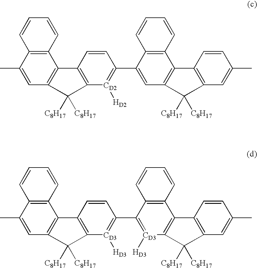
C1(C)=CC2=C(C3=C1C=CC=C3)C1=C([CD2]([HD2])=C(C3=CC4=C(C5=C(C=C(C)C=C5)C4([C8H17])[C8H17])C4=C3C=CC=C4)C=C1)C2([C8H17])[C8H17].C1(C)=CC2=C(C3=C1C=CC=C3)C1=C([CD3]([HD3])=C(C3=[CD3]([HD3])C4=C(C5=C(C=C(C)C=C5)C4([C8H17])[C8H17])C4=C3C=CC=C4)C=C1)C2([C8H17])[C8H17]
